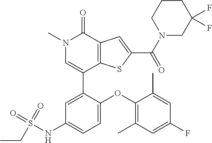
N1(C)C=C(C2=CC(NS(=O)(=O)CC)=CC=C2OC2=C(C)C=C(F)C=C2C)C2=C(C1=O)C=C(C(N1CC(F)(F)CCC1)=O)S2
